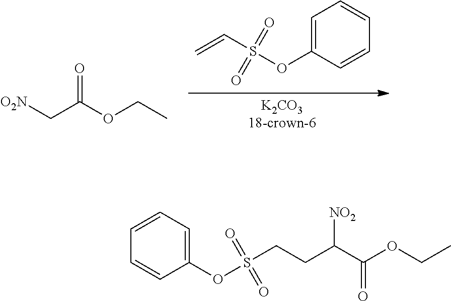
C1=CC(OS(CCC(C(OCC)=O)[NO2])(=O)=O)=CC=C1.C1=CC(OS(C=C)(=O)=O)=CC=C1.[K2CO318-crown-6].C(C(OCC)=O)[O2N]
